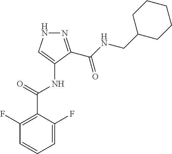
C1=C(F)C(C(NC2=CNN=C2C(NCC2CCCCC2)=O)=O)=C(F)C=C1
